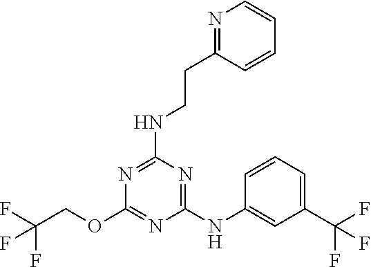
C1(NC2=CC(C(F)(F)F)=CC=C2)=NC(NCCC2=NC=CC=C2)=NC(OCC(F)(F)F)=N1
